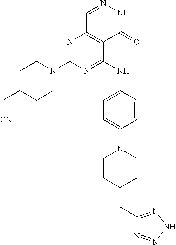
N1=C(N2CCC(C[CN])CC2)N=C(NC2=CC=C(N3CCC(CC4=NNN=N4)CC3)C=C2)C2=C1C=NNC2=O
